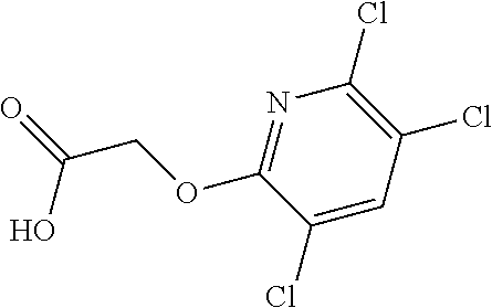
N1=C(OCC(=O)O)C(Cl)=CC(Cl)=C1Cl
